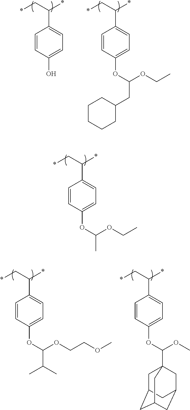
*CC(*)C1=CC=C(O)C=C1.*CC(*)C1=CC=C(OC(CC2CCCCC2)OCC)C=C1.*CC(*)C1=CC=C(OC(OCC)C)C=C1.*CC(*)C1=CC=C(OC(OCCOC)C(C)C)C=C1.*CC(*)C1=CC=C(OC(OC)C23CC4CC(CC(C2)C4)C3)C=C1
